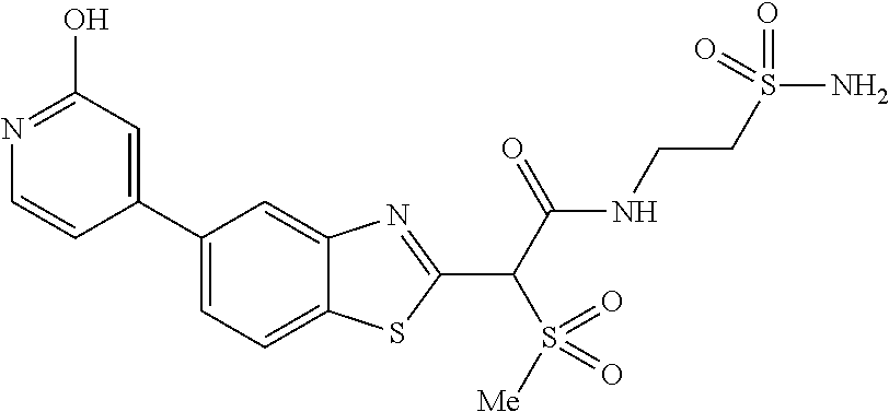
C1(C2=CC(O)=NC=C2)=CC=C2C(=C1)N=C(C(C(NCCS(N)(=O)=O)=O)S([Me])(=O)=O)S2
